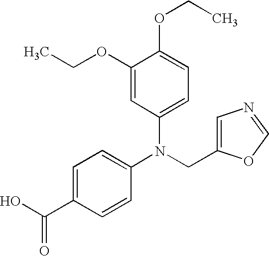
N(CC1=CN=CO1)(C1=CC=C(C(=O)O)C=C1)C1=CC=C(OCC)C(OCC)=C1
